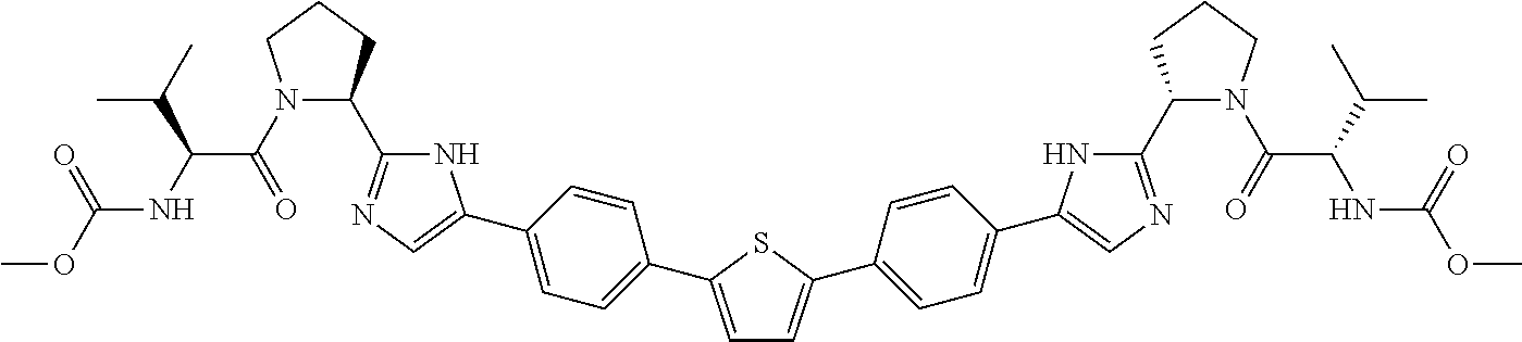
C1=C(C2=CC=C(C3=CN=C(C4N(C(C(C(C)C)NC(=O)OC)=O)CCC4)N3)C=C2)SC(C2=CC=C(C3=CN=C(C4N(C(C(NC(=O)OC)C(C)C)=O)CCC4)N3)C=C2)=C1
